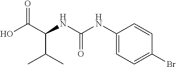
CC(C(NC(=O)NC1=CC=C(Br)C=C1)C(O)=O)C
